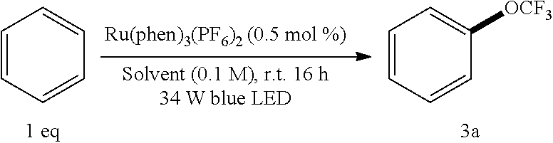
C1=CC=CC=C1.C1=CC=CC([OCF3])=C1
